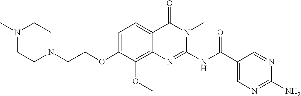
C1=C(OCCN2CCN(C)CC2)C(OC)=C2C(=C1)C(=O)N(C)C(NC(C1=CN=C(N)N=C1)=O)=N2
